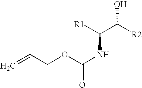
C(OC(NC(C([R2])O)[R1])=O)C=C
